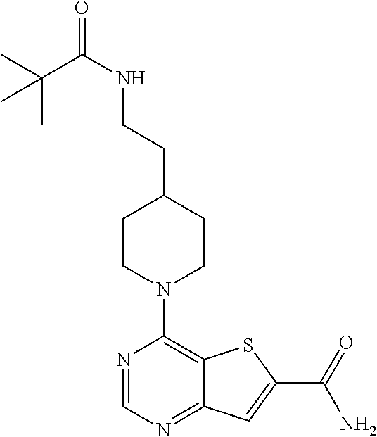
C1CN(C2=C3C(=NC=N2)C=C(C(=O)N)S3)CCC1CCNC(=O)C(C)(C)C
